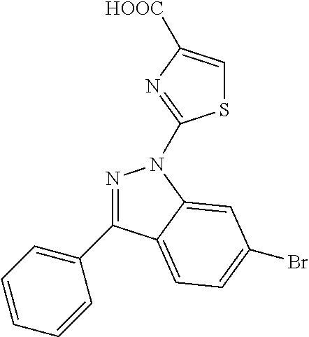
N1=C(C2=CC=CC=C2)C2=CC=C(Br)C=C2N1C1=NC([HOOC])=CS1
